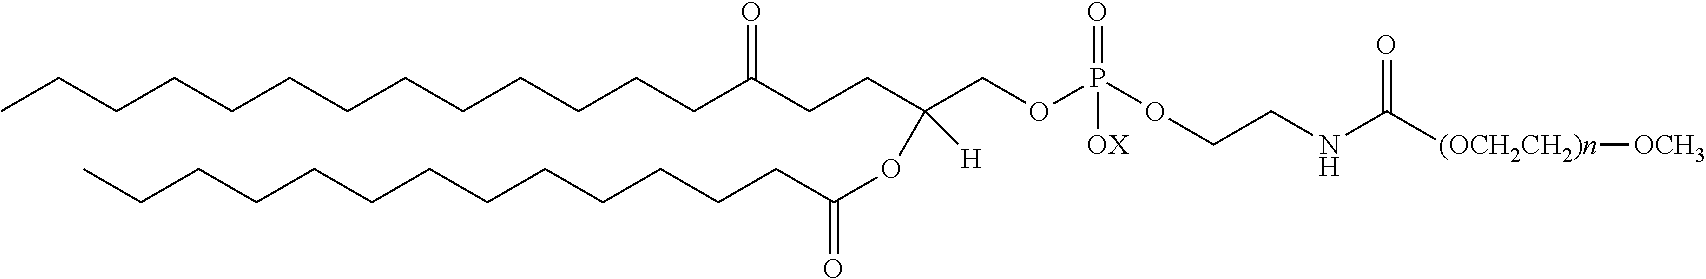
C(C(CCC(COP(OCCNC([(OCH2CH2)n][OCH3])=O)(=O)[OX])(OC(=O)CCCCCCCCCCCCC)[H])=O)CCCCCCCCCCCC
